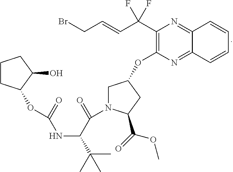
C(=CC(C1=C(OC2CN(C(=O)C(NC(=O)OC3CCCC3O)C(C)(C)C)C(C(=O)OC)C2)N=C2C(=N1)C=CC=C2)(F)F)CBr
